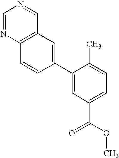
C1=NC2=C(C=N1)C=C(C1=CC(C(OC)=O)=CC=C1C)C=C2
